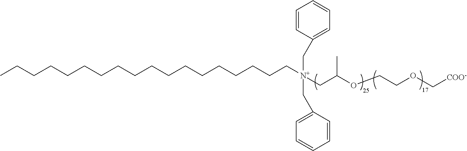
CCCCCCCCCCCCCCCCCC[N+](CC(OCCOC[COO-])C)(CC1=CC=CC=C1)CC1=CC=CC=C1
